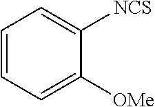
C1=CC=C([OMe])C([NCS])=C1
